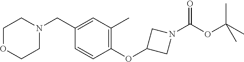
O(C(N1CC(OC2=C(C)C=C(CN3CCOCC3)C=C2)C1)=O)C(C)(C)C
